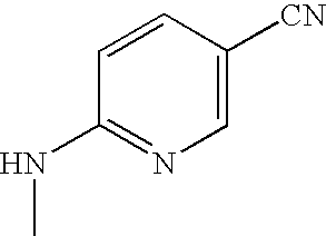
C1=C([CN])C=CC(NC)=N1
